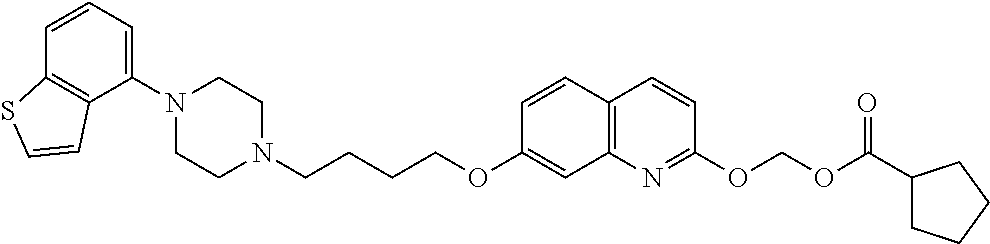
C1N(C2=CC=CC3=C2C=CS3)CCN(CCCCOC2=CC3=C(C=C2)C=CC(OCOC(=O)C2CCCC2)=N3)C1
